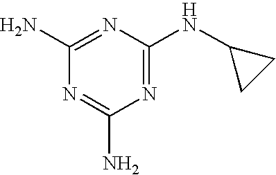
N1=C(N)N=C(N)N=C1NC1CC1
